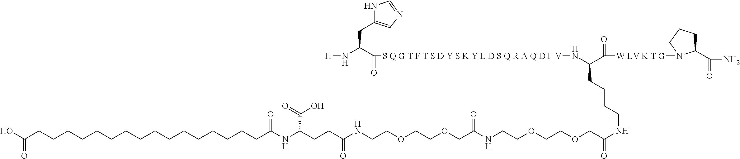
C(NC(COCCOCCNC(COCCOCCNC(CCC(NC(CCCCCCCCCCCCCCCCC(O)=O)=O)C(O)=O)=O)=O)=O)CCCC(N[S Q G T F T S D Y S K Y L D S Q R A Q D F V]C(C(N[H])CC1=CN=CN1)=O)C([W LV K T G]N1C(C(N)=O)CCC1)=O
